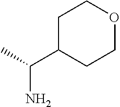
C1C(C(N)C)CCOC1
